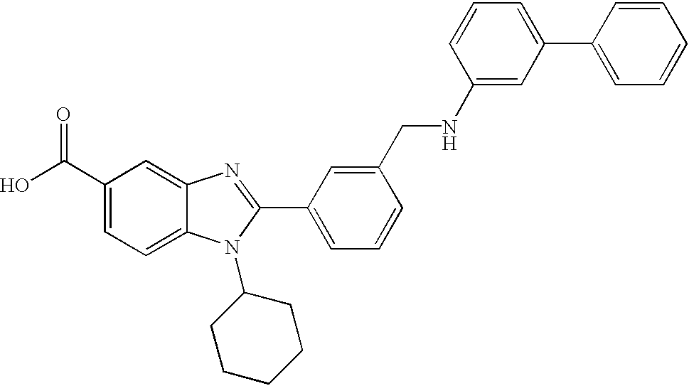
OC(C1=CC=C2C(=C1)N=C(C1=CC=CC(CNC3=CC(C4=CC=CC=C4)=CC=C3)=C1)N2C1CCCCC1)=O
